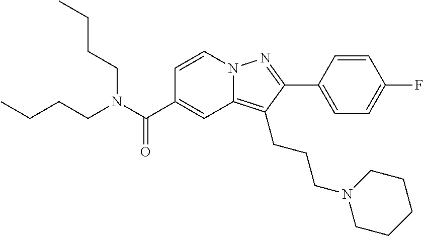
C1=CN2C(=C(CCCN3CCCCC3)C(C3=CC=C(F)C=C3)=N2)C=C1C(N(CCCC)CCCC)=O
